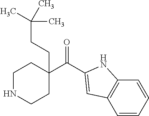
C(=O)(C1(CCC(C)(C)C)CCNCC1)C1=CC2=C(C=CC=C2)N1
